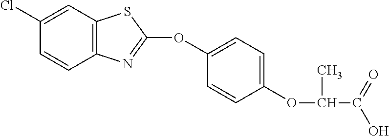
C12=C(C=C(Cl)C=C1)SC(OC1=CC=C(OC(C)C(=O)O)C=C1)=N2
